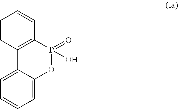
C1=CC2=C(C=C1)P(=O)(O)OC1=CC=CC=C21
